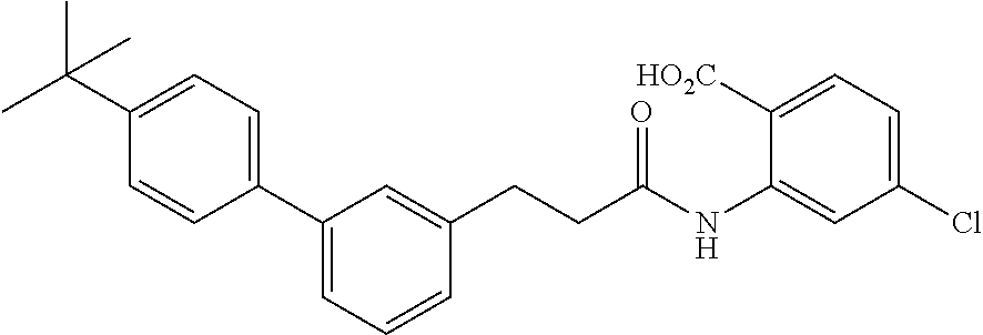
C1(C2=CC=CC(CCC(NC3=CC(Cl)=CC=C3[HO2C])=O)=C2)=CC=C(C(C)(C)C)C=C1
